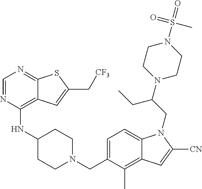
C1=NC(NC2CCN(CC3=CC=C4C(=C3C)C=C([CN])N4CC(N3CCN(S(=O)(=O)C)CC3)CC)CC2)=C2C(=N1)SC(C[CF3])=C2
